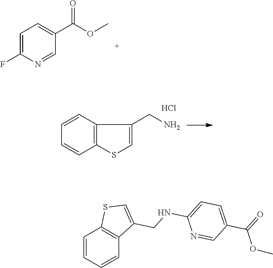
C1=C(F)N=CC(C(OC)=O)=C1.C1=CC2=C(C=C1)SC=C2CN.Cl.C1=CC=CC2=C1SC=C2CNC1=CC=C(C(OC)=O)C=N1
